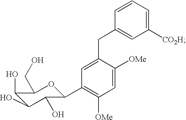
C1=C([OMe])C(CC2=CC([CO2H])=CC=C2)=CC(C2C(O)C(O)C(O)C(CO)O2)=C1[OMe]
